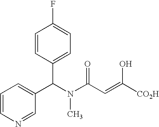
C1=CC(C(C2=CC=CN=C2)N(C(C=C(O)[CO2H])=O)C)=CC=C1F
